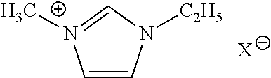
C1=CN([C2H5])C=[N+]1C.[X]
